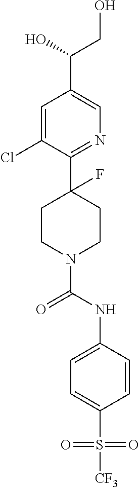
C1=C(Cl)C(C2(F)CCN(C(NC3=CC=C(S([CF3])(=O)=O)C=C3)=O)CC2)=NC=C1C(CO)O
